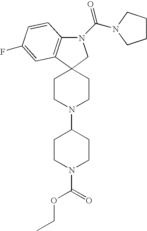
C1CN(C2CCN(C(OCC)=O)CC2)CCC12CN(C(N1CCCC1)=O)C1=C2C=C(F)C=C1
